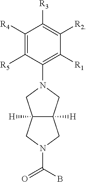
C1([R4])=C([R5])C(N2CC3([H])C([H])(C2)CN(C(B)=O)C3)=C([R1])C([R2])=C1[R3]
